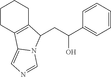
C1CC2=C(CC1)C(CC(C1=CC=CC=C1)O)N1C2=CN=C1
